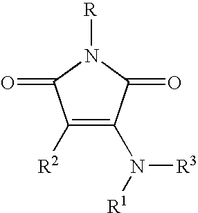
[R2]C1=C(N([R1])[R3])C(=O)N([R])C1=O
